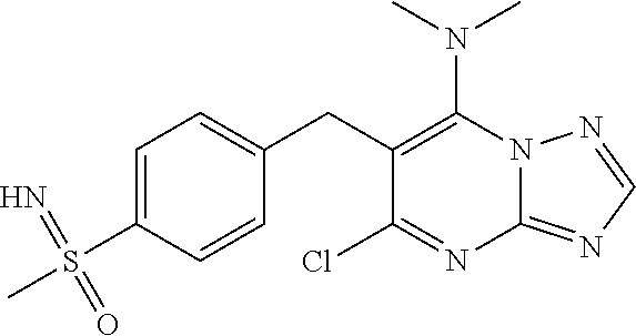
N(C1=C(CC2=CC=C(S(C)(=N)=O)C=C2)C(Cl)=NC2=NC=NN12)(C)C
